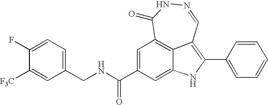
N1=CC2=C(C3=CC=CC=C3)NC3=CC(C(NCC4=CC=C(F)C([F3C])=C4)=O)=CC(=C23)C(=O)N1
